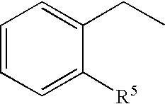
C1=CC=C([R5])C(CC)=C1
